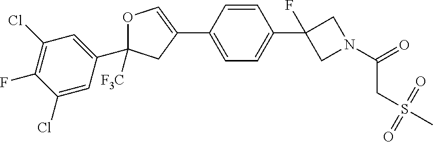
C1(Cl)=CC(C2([F3C])OC=C(C3=CC=C(C4(F)CN(C(=O)CS(C)(=O)=O)C4)C=C3)C2)=CC(Cl)=C1F
